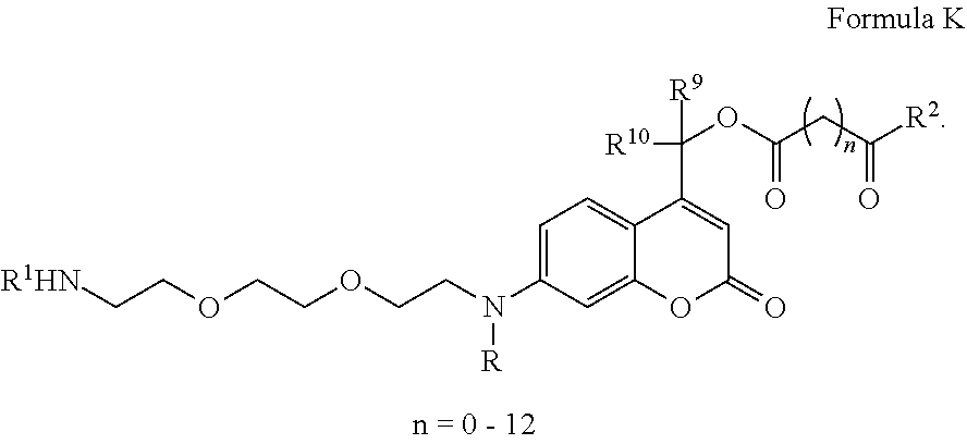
N(C1=CC=C2C(=C1)OC(=O)C=C2C([R10])([R9])OC(CC([R2])=O)=O)([R])CCOCCOCC[R1HN]
